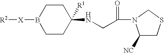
[R2][X]B1CCC(NCC(=O)N2C([NC])CSC2)([R1])CC1
